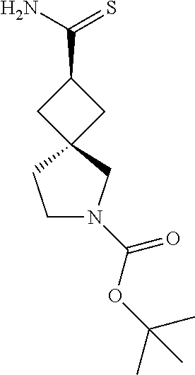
C1N(C(OC(C)(C)C)=O)CC2(C1)CC(C(N)=S)C2
